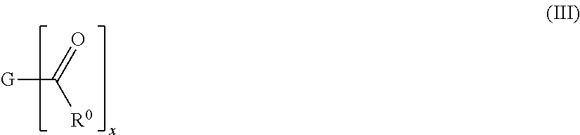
[G]C(=O)[R0]
